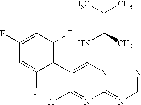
C1(F)=CC(F)=C(C2=C(NC(C(C)C)C)N3C(=NC=N3)N=C2Cl)C(F)=C1
